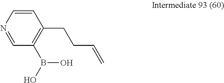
C1=CN=CC(B(O)O)=C1CCC=C
